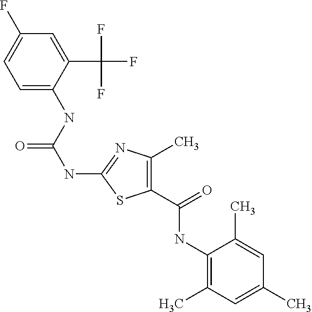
C1=C(NC(NC2=NC(C)=C(C(NC3=C(C)C=C(C)C=C3C)=O)S2)=O)C(C(F)(F)F)=CC(F)=C1
